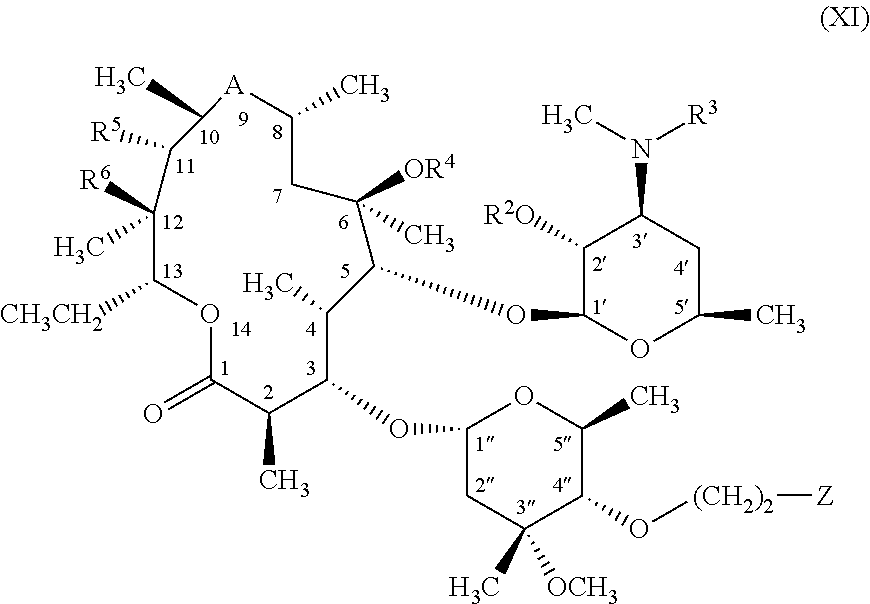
C1(OC2C(C)C(OC3OC(C)CC(N(C)[R3])C3[R2O])C(C)([OR4])CC(C)[A]C(C)C([R5])C(C)([R6])C([CH3CH2])OC(=O)C2C)CC([OCH3])(C)C(O[(CH2)2][Z])C(C)O1
